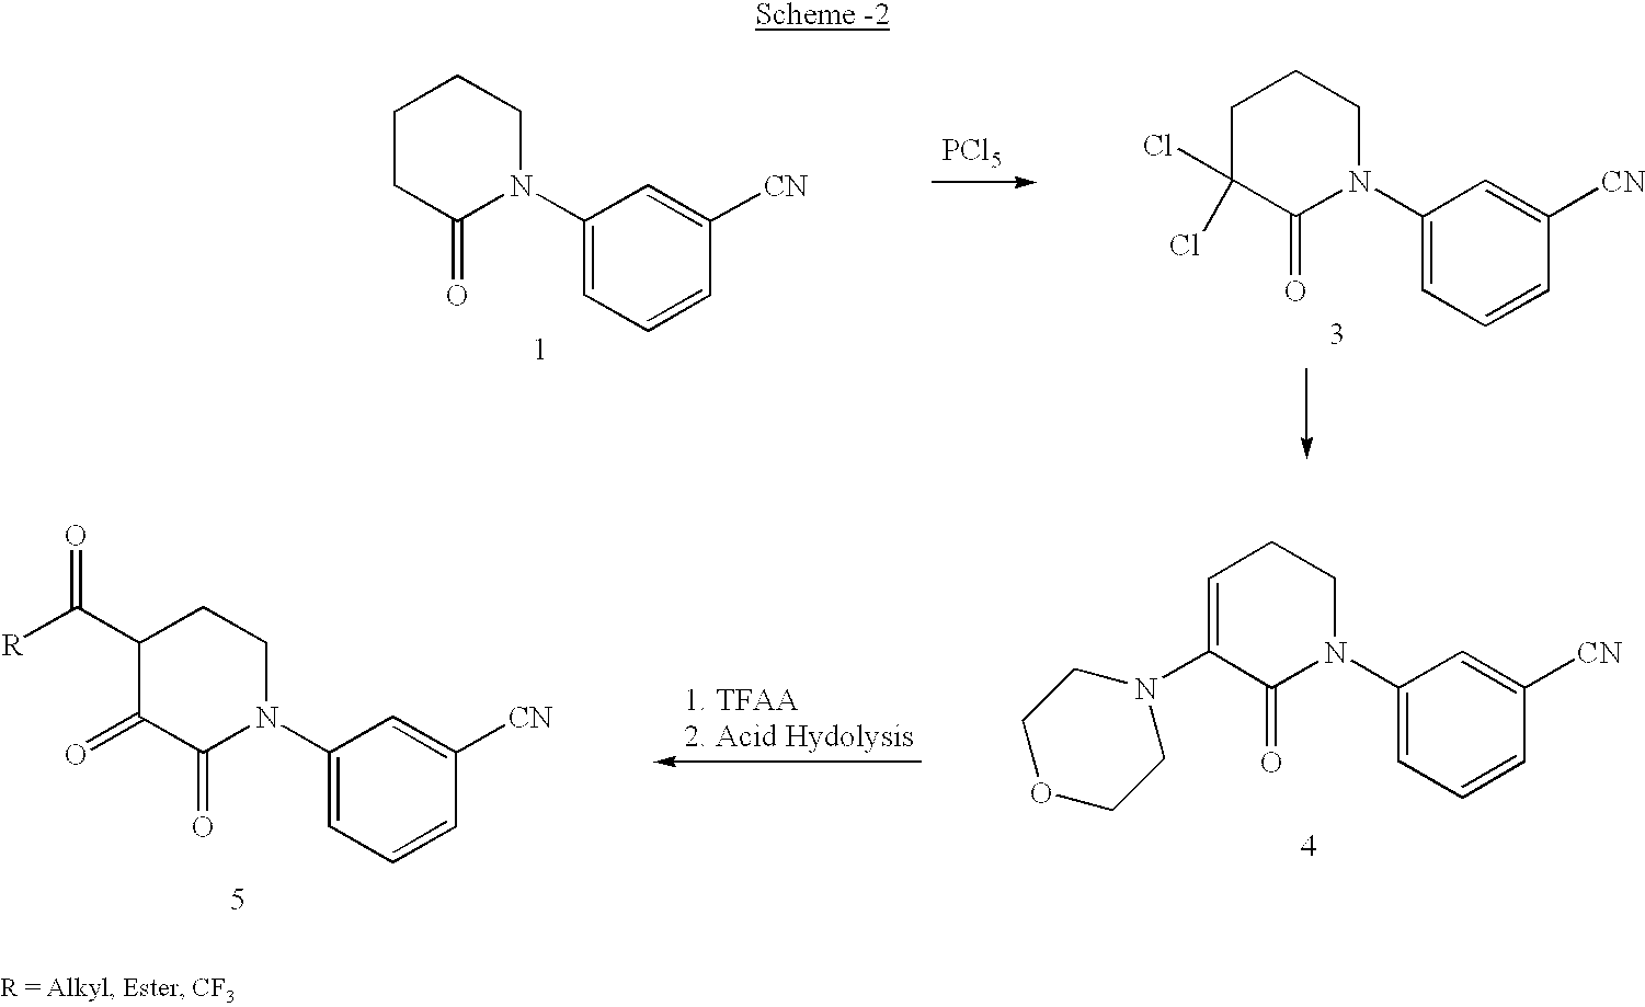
C1(N2C(=O)CCCC2)=CC=CC([CN])=C1.[PCl5].C1(N2C(=O)C(Cl)(Cl)CCC2)=CC=CC([CN])=C1.C1(N2C(=O)C(N3CCOCC3)=CCC2)=CC=CC([CN])=C1.C1(N2C(=O)C(=O)C(C([R])=O)CC2)=CC=CC([CN])=C1
